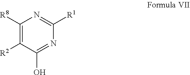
C1([R8])=C([R2])C(O)=NC([R1])=N1
